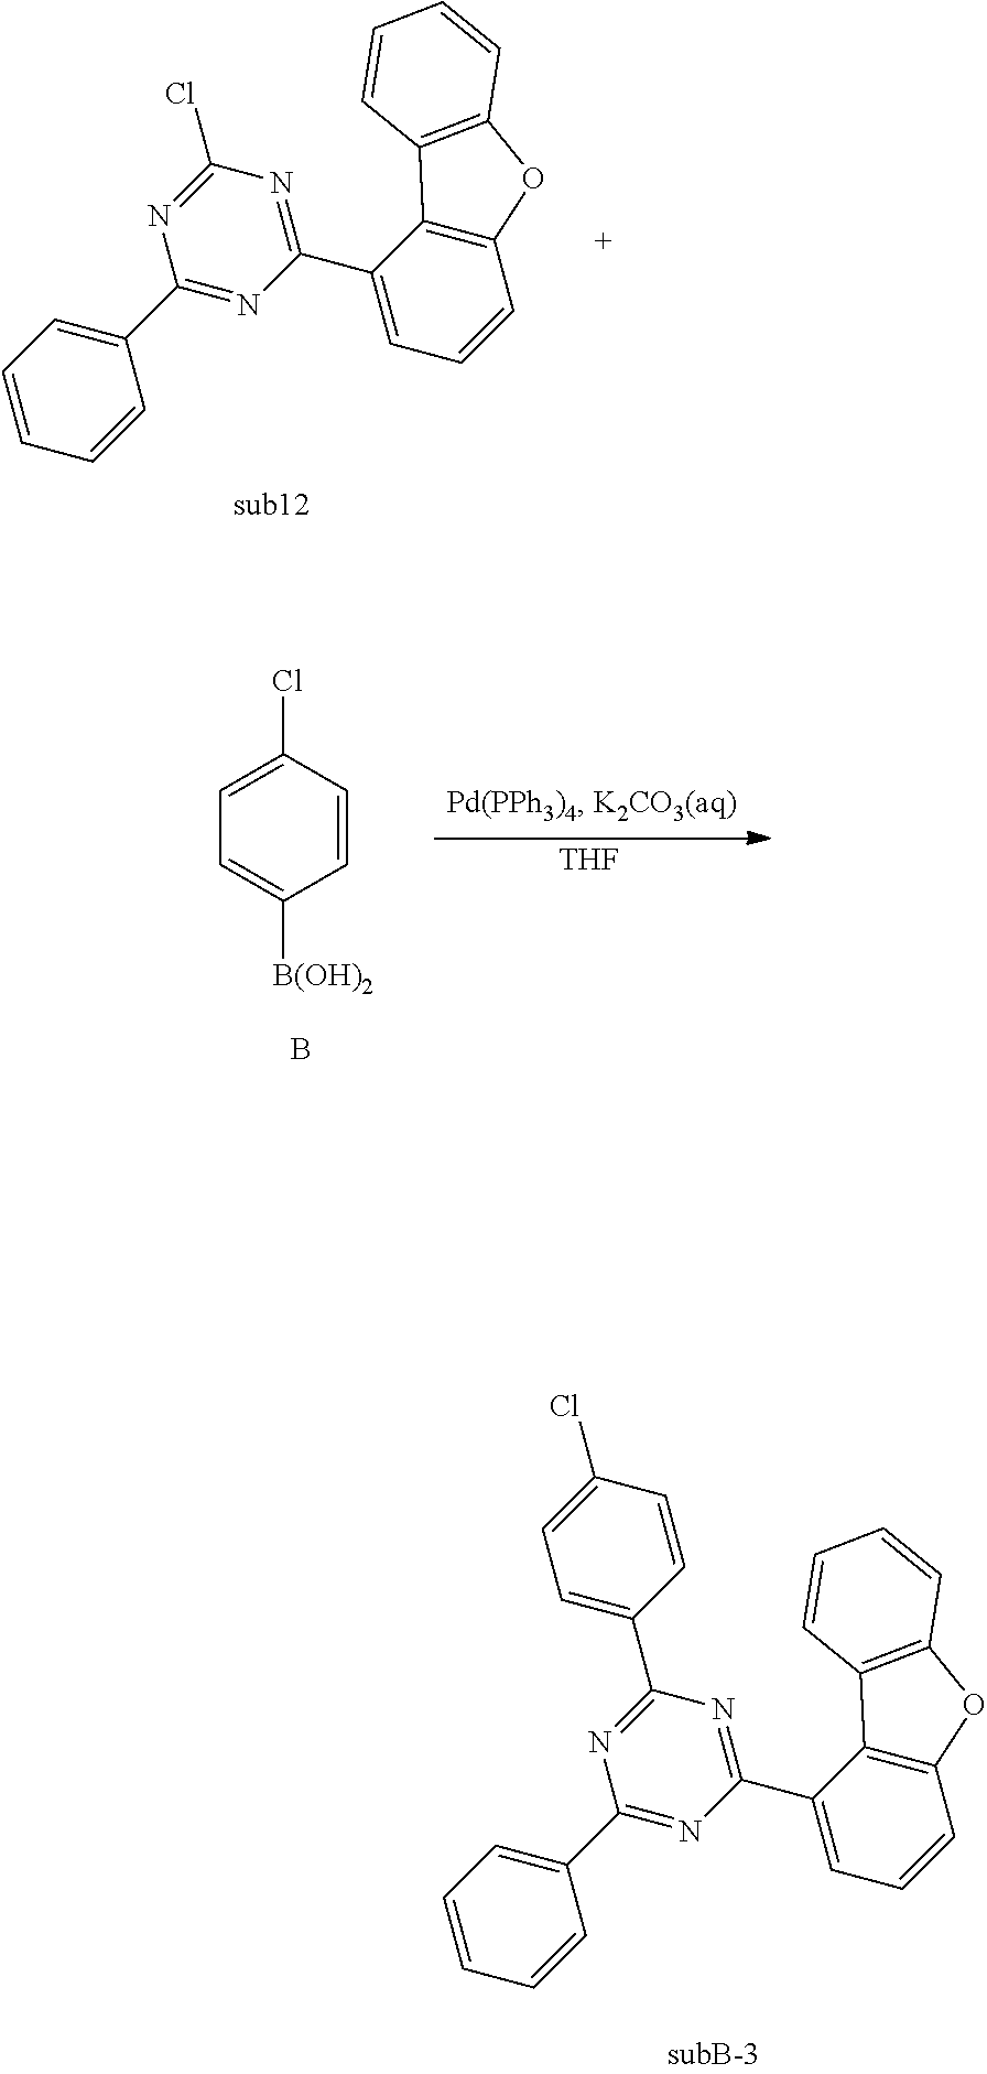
C1(C2=CC=CC=C2)=NC(C2=CC=CC3=C2C2=C(O3)C=CC=C2)=NC(Cl)=N1.[THF].C1(Cl)=CC=C([B(OH)2])C=C1.B.C1(C2=CC=CC=C2)=NC(C2=CC=CC3=C2C2=C(O3)C=CC=C2)=NC(C2=CC=C(Cl)C=C2)=N1
